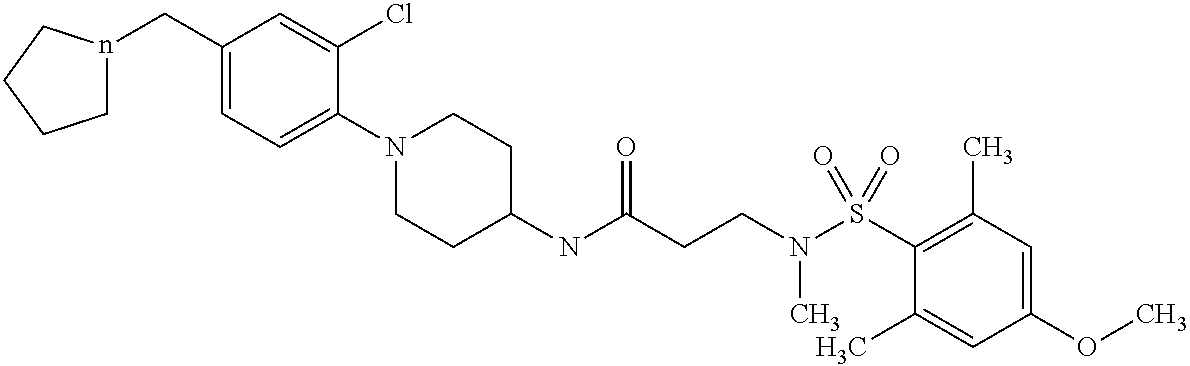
C1(NC(CCN(S(C2=C(C)C=C(OC)C=C2C)(=O)=O)C)=O)CCN(C2=CC=C(Cn3CCCC3)C=C2Cl)CC1
